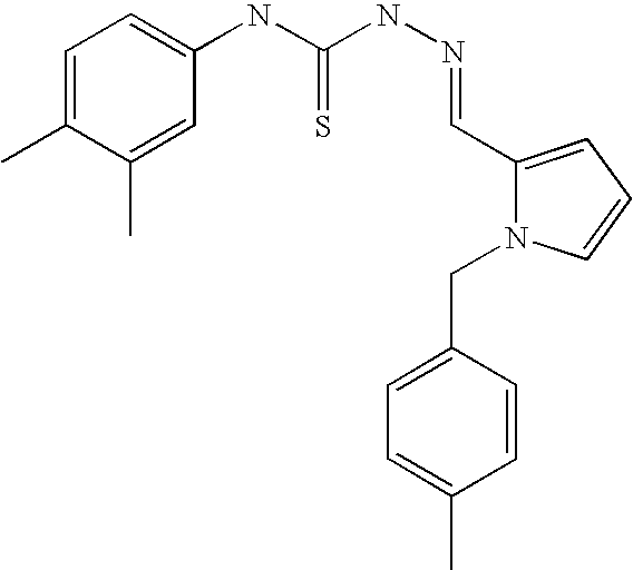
C1=C(C)C(C)=CC(NC(NN=CC2=CC=CN2CC2=CC=C(C)C=C2)=S)=C1
